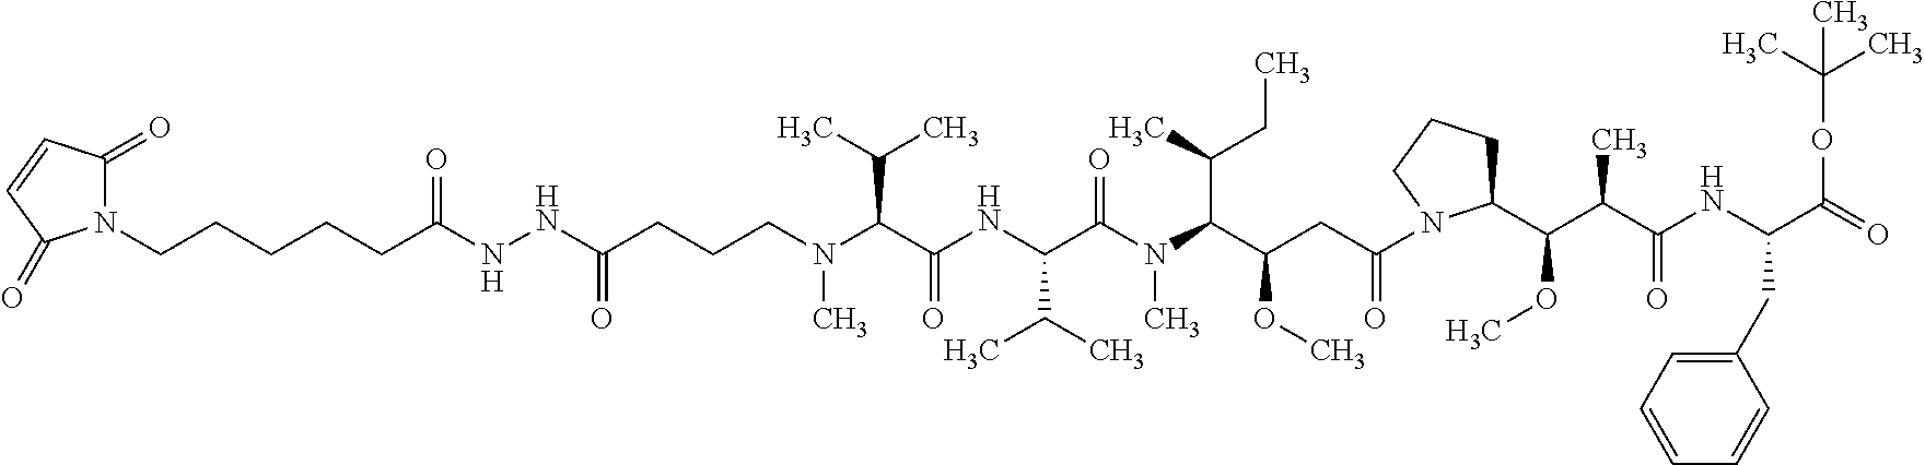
N1(CCCCCC(NNC(CCCN(C(C(NC(C(N(C(C(OC)CC(=O)N2C(C(C(C(NC(C(=O)OC(C)(C)C)CC3=CC=CC=C3)=O)C)OC)CCC2)C(CC)C)C)=O)C(C)C)=O)C(C)C)C)=O)=O)C(=O)C=CC1=O
